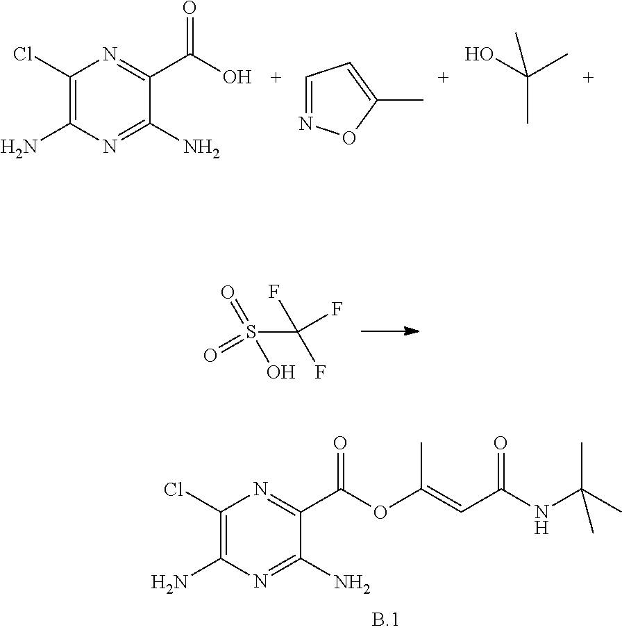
C1(Cl)=C(N)N=C(N)C(C(O)=O)=N1.CC(O)(C)C.C1=NOC(C)=C1.S(C(F)(F)F)(=O)(O)=O.C1(Cl)=C(N)N=C(N)C(C(OC(=CC(NC(C)(C)C)=O)C)=O)=N1
